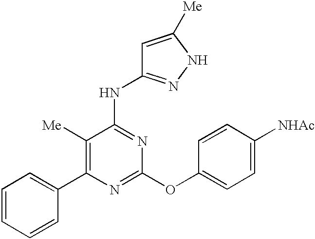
C1([Me])=C(C2=CC=CC=C2)N=C(OC2=CC=C([NHAc])C=C2)N=C1NC1=NNC([Me])=C1
